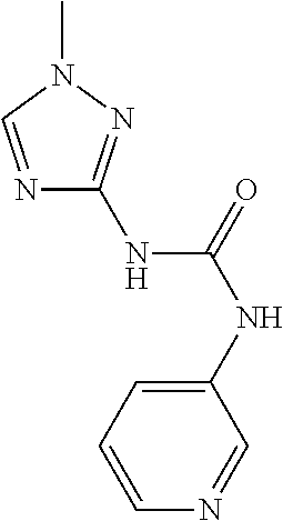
N1=CN(C)N=C1NC(NC1=CC=CN=C1)=O
